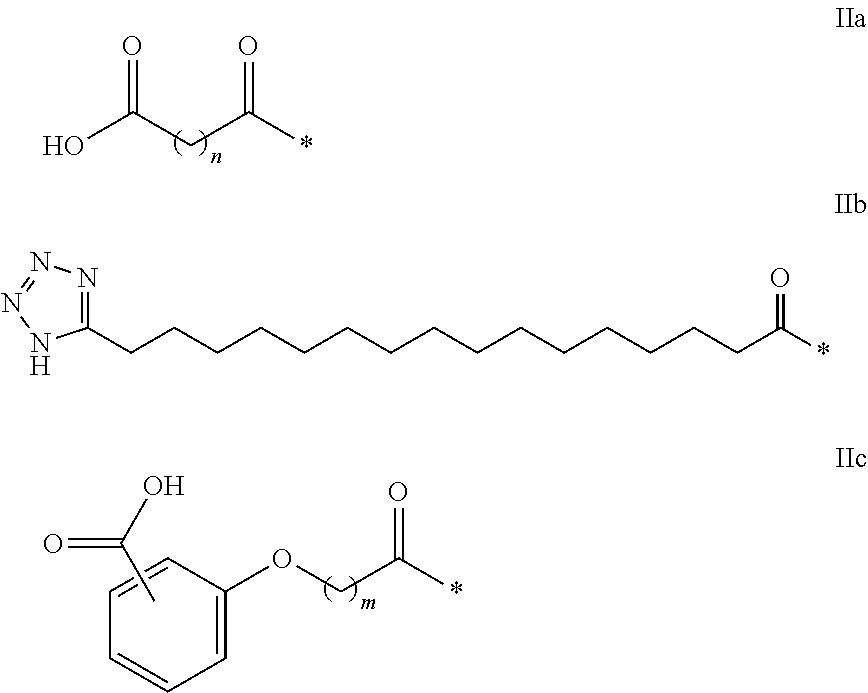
OC(CC(*)=O)=O.C1=C(OCC(*)=O)C=CC=C1.OC(C)=O.C1(CCCCCCCCCCCCCCCC(*)=O)=NN=NN1
